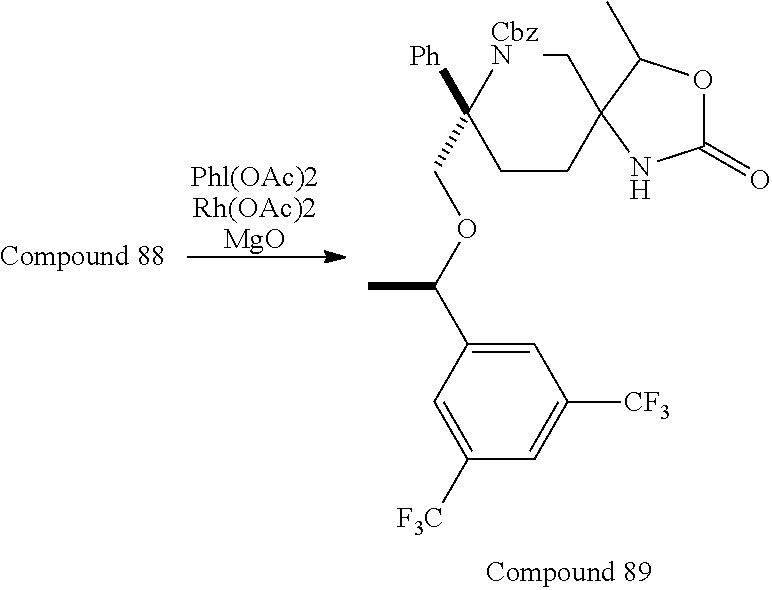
[Phl(OAc)2Rh(OAc)2MgO].C1=C(C(OCC2([Ph])CCC3(C[CbzN]2)NC(=O)OC3C)C)C=C([F3C])C=C1[CF3]
